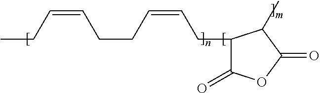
CCC=CCCC=CCC1C(=O)OC(=O)C1C
